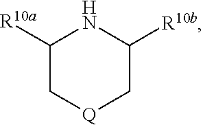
C1([R10a])C[Q]CC([R10b])N1
